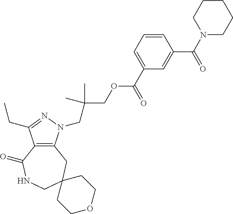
C12=C(CC3(CNC1=O)CCOCC3)N(CC(COC(C1=CC=CC(C(=O)N3CCCCC3)=C1)=O)(C)C)N=C2CC
